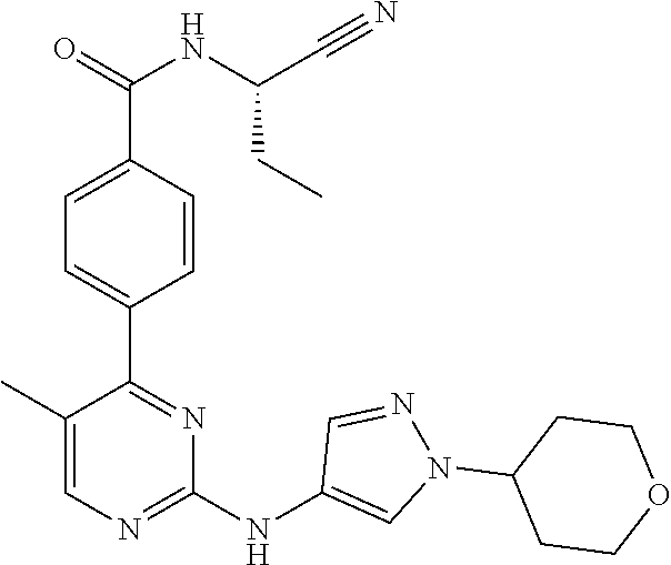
C1(C2=NC(NC3=CN(C4CCOCC4)N=C3)=NC=C2C)=CC=C(C(=O)NC(C#N)CC)C=C1
